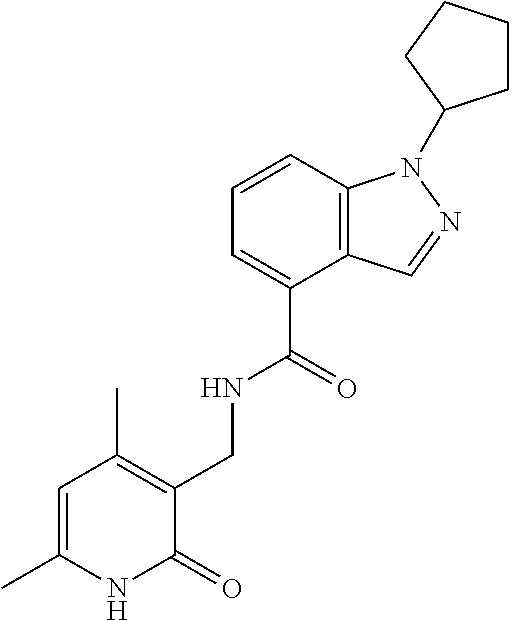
C1=CC2=C(C(C(=O)NCC3=C(C)C=C(C)NC3=O)=C1)C=NN2C1CCCC1
